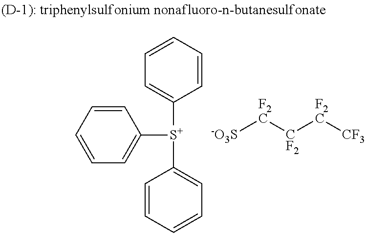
C1=CC=CC([S+](C2=CC=CC=C2)C2=CC=CC=C2)=C1.[-O3S][F2C][CF2][F2C][CF3]
